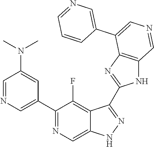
C1(C2=CN=CC(N(C)C)=C2)=NC=C2C(=C1F)C(C1=NC3=C(N1)C=NC=C3C1=CN=CC=C1)=NN2
